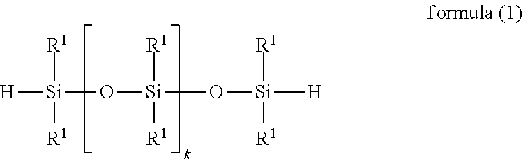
[H][Si]([R1])([R1])O[Si]([R1])([R1])O[Si]([R1])([R1])[H]
